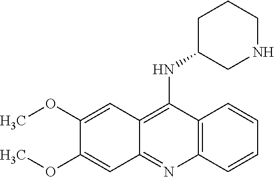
C12=C(N=C3C(=C1NC1CNCCC1)C=C(OC)C(OC)=C3)C=CC=C2
